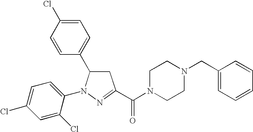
C1=C(Cl)C=CC(C2CC(C(=O)N3CCN(CC4=CC=CC=C4)CC3)=NN2C2=CC=C(Cl)C=C2Cl)=C1
